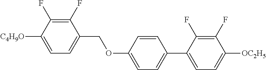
C1(F)=C(F)C([C4H9O])=CC=C1COC1=CC=C(C2=CC=C([OC2H5])C(F)=C2F)C=C1
